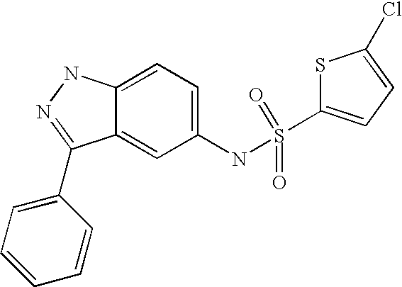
C12=CC=C(NS(=O)(=O)C3=CC=C(Cl)S3)C=C1C(C1=CC=CC=C1)=NN2
